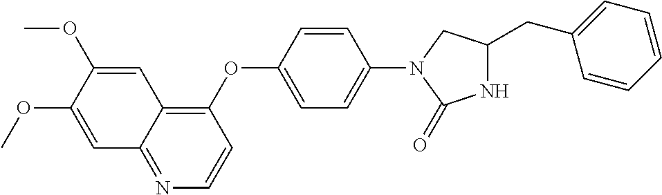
C1=C(OC)C(OC)=CC2=C(OC3=CC=C(N4CC(CC5=CC=CC=C5)NC4=O)C=C3)C=CN=C12
